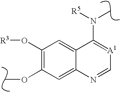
C1(O[R3])=C(OC)C=C2C(=C1)C(N(C)[R5])=[A1]C=N2
